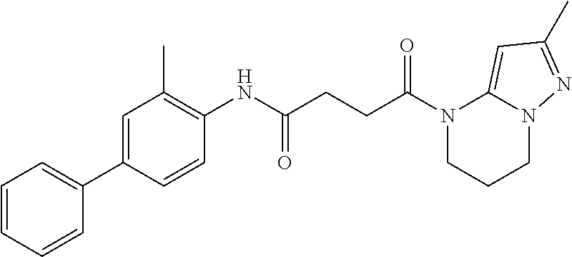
N1(C(=O)CCC(=O)NC2=C(C)C=C(C3=CC=CC=C3)C=C2)CCCN2C1=CC(C)=N2
